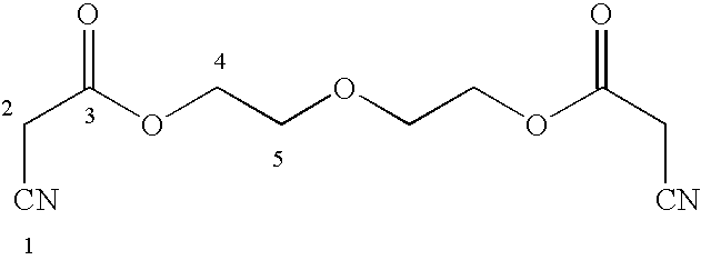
C(OC(=O)C[CN])COCCOC(=O)C[CN]
